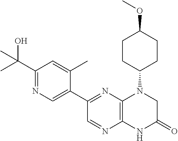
C1(C2=NC3=C(N=C2)NC(=O)CN3C2CCC(OC)CC2)=CN=C(C(O)(C)C)C=C1C
